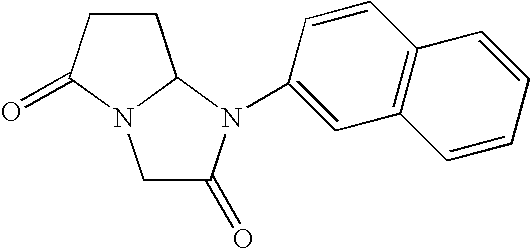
C1C(=O)N(C2=CC3=C(C=C2)C=CC=C3)C2N1C(=O)CC2
